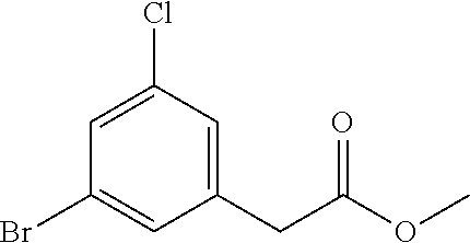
C1(CC(OC)=O)=CC(Cl)=CC(Br)=C1
